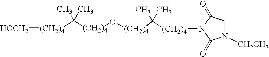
C([(CH2)4]O[(CH2)4]C(C)(C)[(CH2)4]N1C(=O)CN([CH2CH3])C1=O)(C)(C)[(CH2)4][HOCH2]
